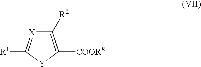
C1([R2])=C([COOR8])[Y]C([R1])=[X]1
